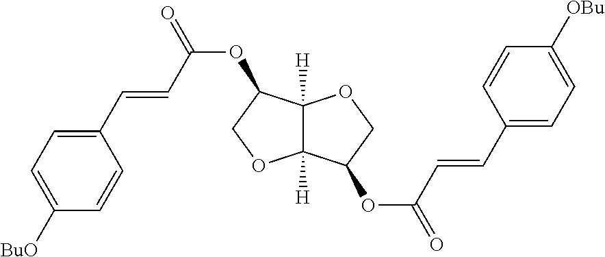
C12([H])C([H])(C(OC(=O)C=CC3=CC=C([OBu])C=C3)CO1)OCC2OC(=O)C=CC1=CC=C([BuO])C=C1
